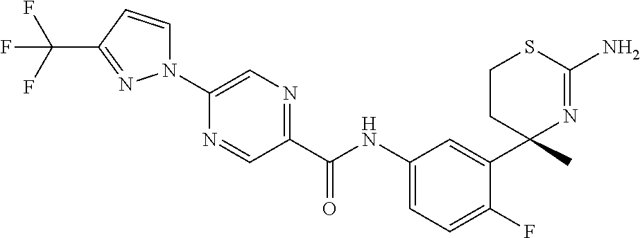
C(NC1=CC=C(F)C(C2(C)N=C(N)SCC2)=C1)(=O)C1=NC=C(N2C=CC(C(F)(F)F)=N2)N=C1
